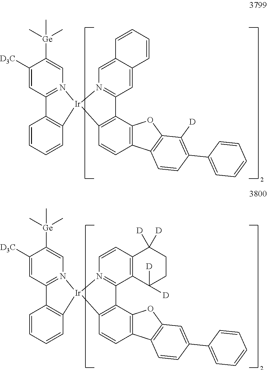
C1=CC2=C(C=C1)[Ir]1(N3=C2C=C([D3C])C([Ge](C)(C)C)=C3)C2=C(C3=C(C=C2)C2=C(O3)C([D])=C(C3=CC=CC=C3)C=C2)C2=N1C=C1C(=C2)C=CC=C1.C1=CC2=C(C=C1)[Ir]1(N3=C2C=C([D3C])C([Ge](C)(C)C)=C3)C2=C(C3=C(C=C2)C2=C(O3)C=C(C3=CC=CC=C3)C=C2)C2=N1C=CC1=C2C([D])([D])CCC1([D])[D]
